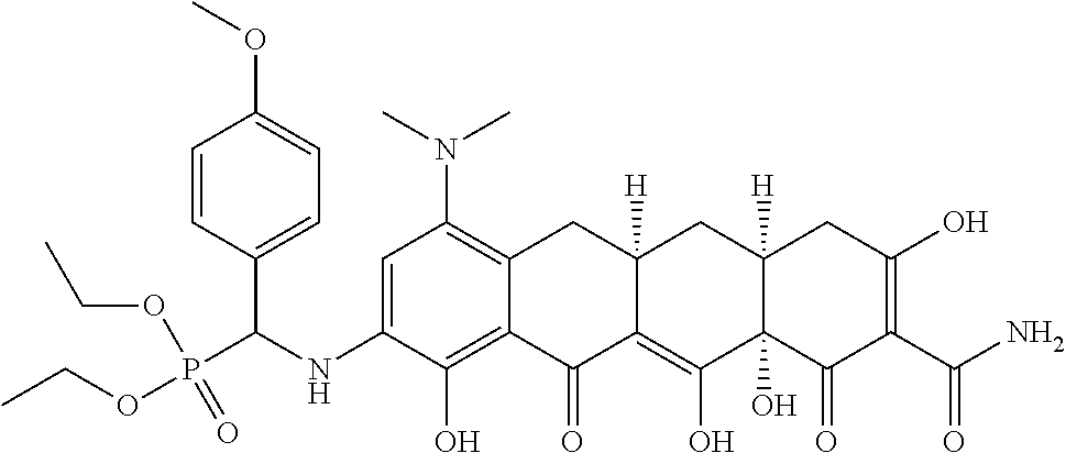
C1=C(NC(P(OCC)(OCC)=O)C2=CC=C(OC)C=C2)C(O)=C2C(=C1N(C)C)CC1([H])C(=C(O)C3(O)C([H])(C1)CC(O)=C(C(N)=O)C3=O)C2=O
